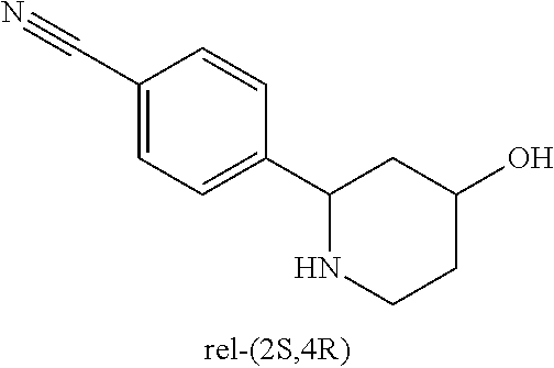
C1(C#N)=CC=C(C2NCCC(O)C2)C=C1
